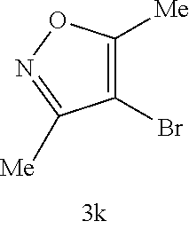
C1(Br)=C([Me])ON=C1[Me]
